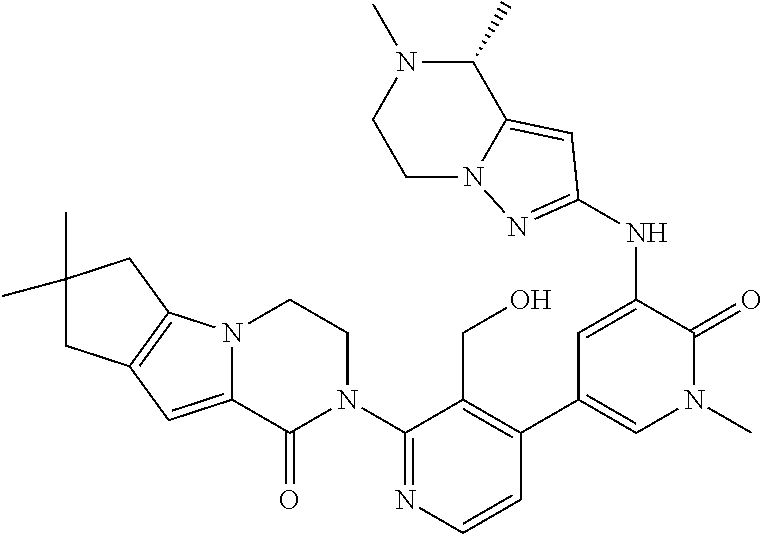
C1(N2CCN3C(=CC4=C3CC(C)(C)C4)C2=O)=NC=CC(C2=CN(C)C(=O)C(NC3=NN4C(=C3)C(C)N(C)CC4)=C2)=C1CO
